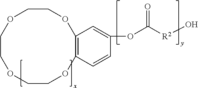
C12=C(OCCOCCOCCO1)C=C(OC([R2]O)=O)C=C2
